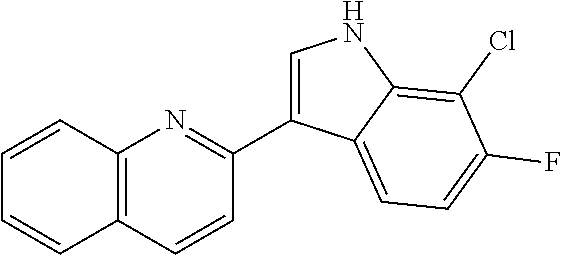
C12=C(C=CC(C3=CNC4=C(Cl)C(F)=CC=C34)=N1)C=CC=C2
